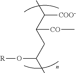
CC(C(CC(C)O[R])[CO]C)[COO-]
